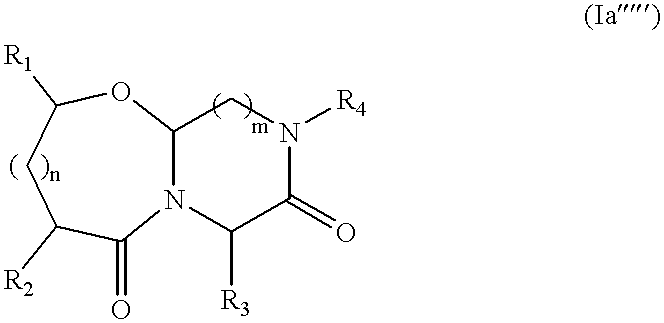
C12N(C([R3])C(=O)N([R4])C1)C(=O)C([R2])CC([R1])O2
